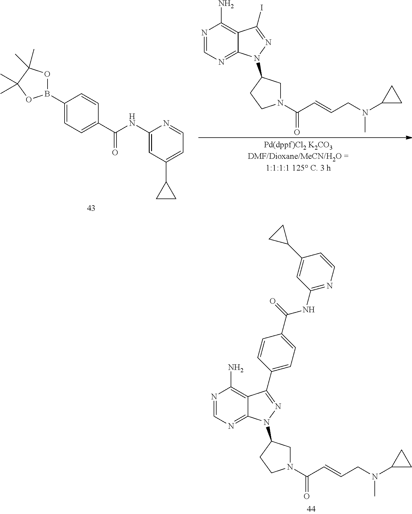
C1(B2OC(C)(C)C(C)(C)O2)=CC=C(C(NC2=CC(C3CC3)=CC=N2)=O)C=C1.N1=CN=C2C(=C1N)C(I)=NN2C1CN(C(C=CCN(C2CC2)C)=O)CC1.N1=CN=C2C(=C1N)C(C1=CC=C(C(=O)NC3=NC=CC(C4CC4)=C3)C=C1)=NN2C1CN(C(C=CCN(C2CC2)C)=O)CC1
